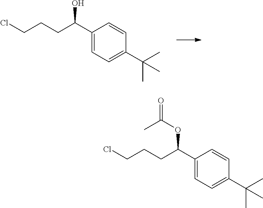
C1(C(O)CCCCl)=CC=C(C(C)(C)C)C=C1.C1(C(OC(=O)C)CCCCl)=CC=C(C(C)(C)C)C=C1
